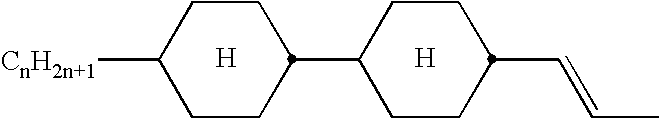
[H].[H].C1(C2CCC([CnH2n+1])CC2)CCC(C=CC)CC1
